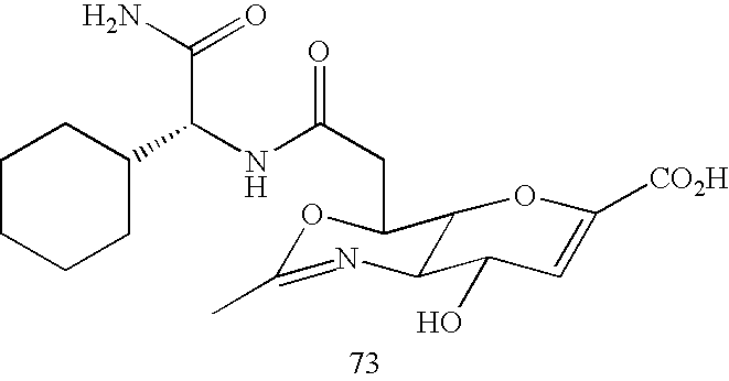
C12C(C(O)C=C([CO2H])O1)N=C(C)OC2CC(=O)NC(C1CCCCC1)C(N)=O
